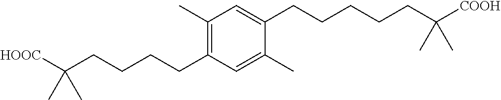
C1(C)=C(CCCCC([HOOC])(C)C)C=C(C)C(CCCCCC([COOH])(C)C)=C1
